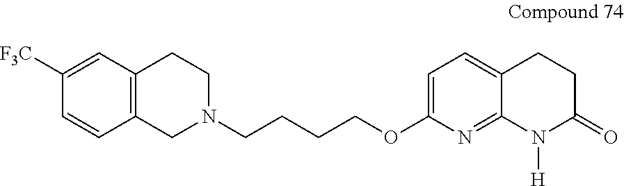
C12=C(CN(CCCCOC3=CC=C4C(=N3)N([H])C(=O)CC4)CC1)C=CC([F3C])=C2
